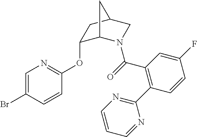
C1=C(Br)C=CC(OC2C3N(C(=O)C4=C(C5=NC=CC=N5)C=CC(F)=C4)CC(C2)C3)=N1
